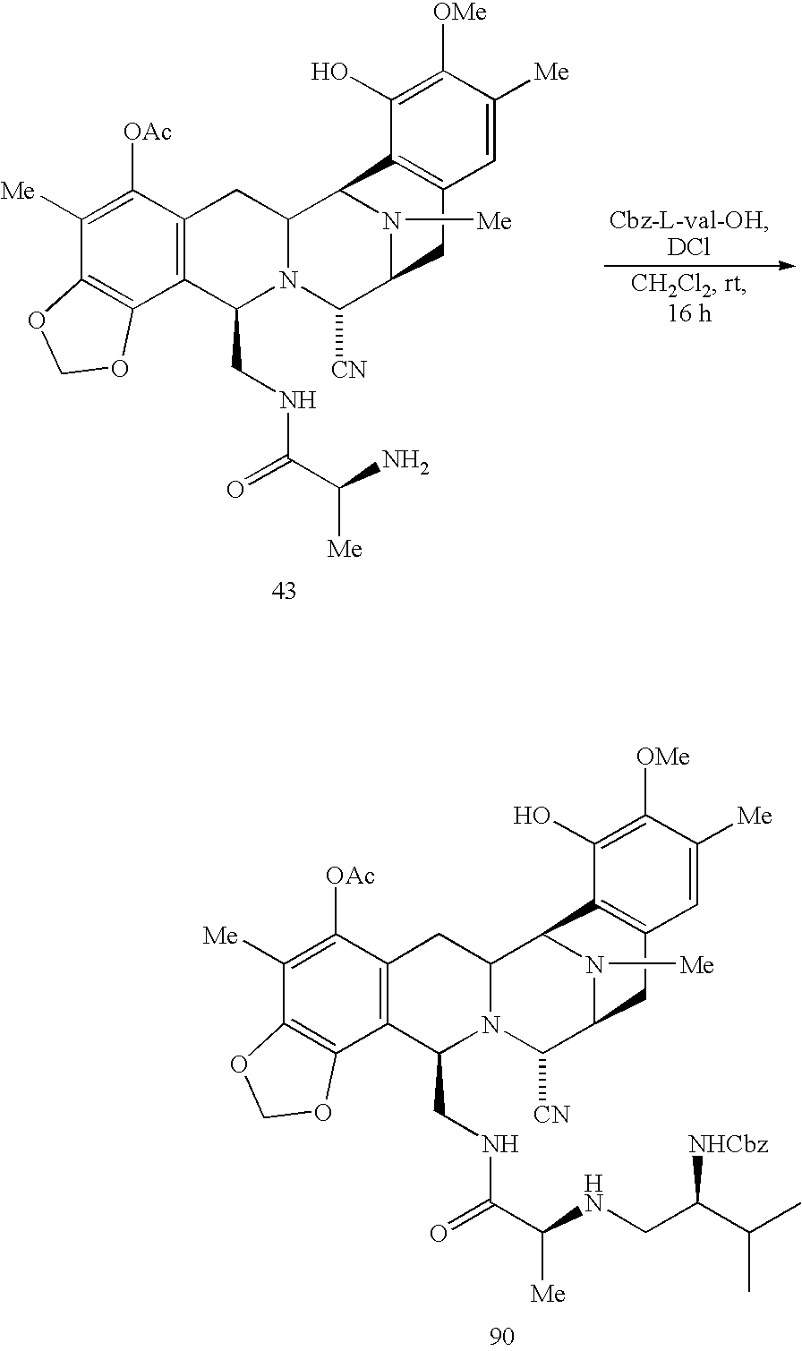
C1([Me])=C([OAc])C2=C(C3=C1OCO3)C(CNC(C([Me])N)=O)N1C(C2)C2N([Me])C(C1[CN])CC1=C2C(O)=C([OMe])C([Me])=C1.C1([Me])=C([OAc])C2=C(C3=C1OCO3)C(CNC(=O)C(NCC(C(C)C)[NHCbz])[Me])N1C(C2)C2N([Me])C(C1[CN])CC1=C2C(O)=C([OMe])C([Me])=C1
